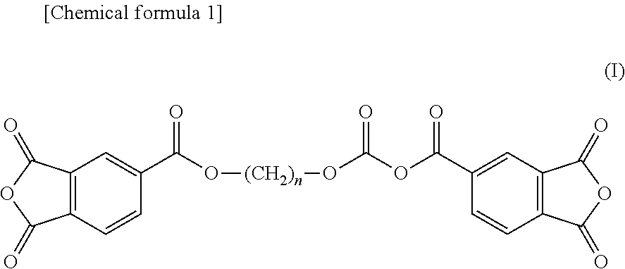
C12=C(C=CC(C(=O)O[(CH2)n]OC(=O)OC(C3=CC4=C(C=C3)C(=O)OC4=O)=O)=C1)C(=O)OC2=O
